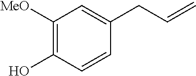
C1([MeO])=C(O)C=CC(CC=C)=C1
